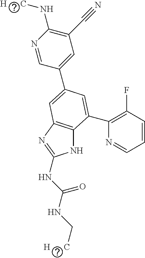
N1=CC(C2=CC3=C(NC(NC(NC[H      C])=O)=N3)C(C3=C(F)C=CC=N3)=C2)=CC(C#N)=C1N[H      C]
